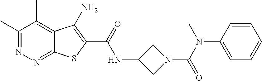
C1(C)=NN=C2C(=C1C)C(N)=C(C(=O)NC1CN(C(N(C3=CC=CC=C3)C)=O)C1)S2
